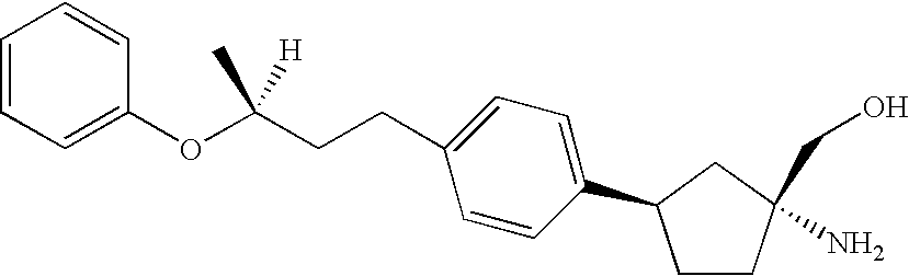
C1=CC=C(OC(CCC2=CC=C(C3CCC(N)(CO)C3)C=C2)(C)[H])C=C1
